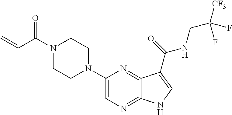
C1(N2CCN(C(C=C)=O)CC2)=CN=C2C(=N1)C(C(=O)NCC([CF3])(F)F)=CN2
